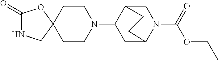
C1(=O)NCC2(O1)CCN(C1CC3N(C(OCC)=O)CC1CC3)CC2
